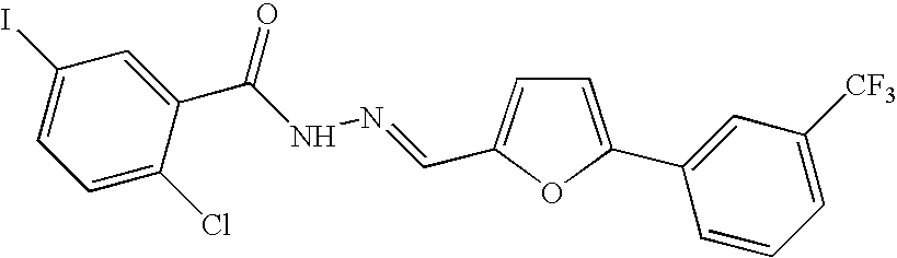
C1=C(C2=CC([CF3])=CC=C2)OC(C=NNC(C2=CC(I)=CC=C2Cl)=O)=C1
